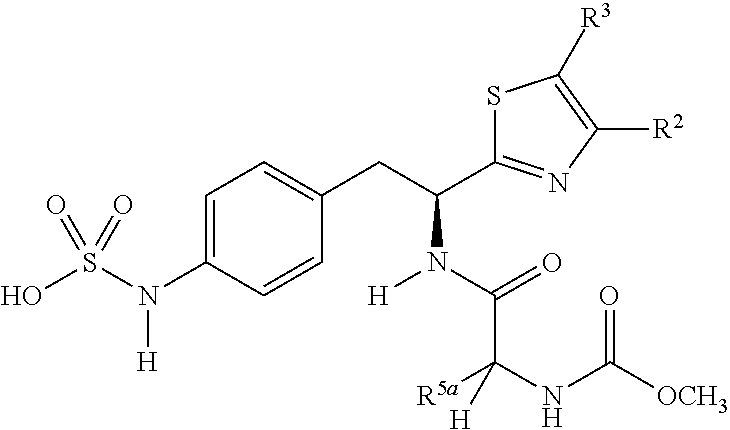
C1=C(N(S(O)(=O)=O)[H])C=CC(CC(N(C(=O)C(NC([OCH3])=O)([R5a])[H])[H])C2=NC([R2])=C([R3])S2)=C1
